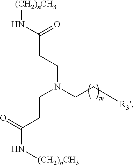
C(C(N[(CH2)nCH3])=O)CN(CC[R3])CCC(N[(CH2)nCH3])=O
